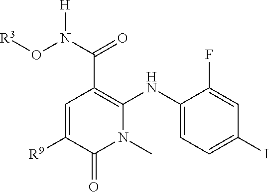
C1=C([R9])C(=O)N(C)C(NC2=CC=C(I)C=C2F)=C1C(N(O[R3])[H])=O
